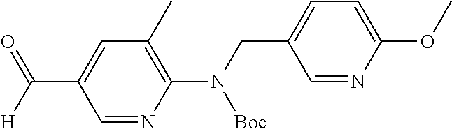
C(C1=CC(C)=C(N(CC2=CC=C(OC)N=C2)[Boc])N=C1)([H])=O
